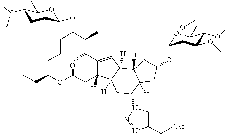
C1CCC(CC)OC(=O)CC2([H])C(=CC3([H])C2([H])CC(N2C=C(C[OAc])N=N2)C2([H])C3([H])CC(OC3OC(C)C(OC)C(OC)C3OC)C2)C(=O)C(C)C1OC1CCC(N(C)C)C(C)O1
